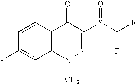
C1=CC2=C(C=C1F)N(C)C=C(S(C(F)F)=O)C2=O
